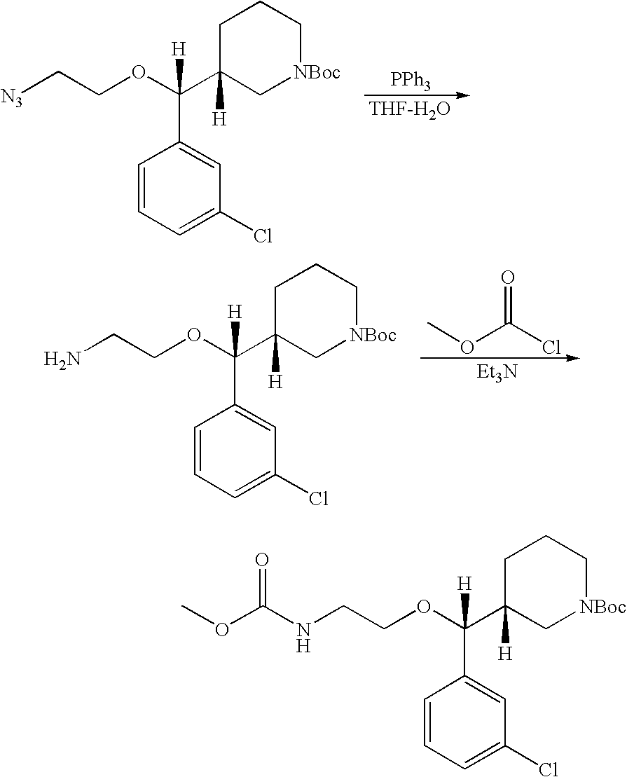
C1C(C(OCCNC(OC)=O)(C2=CC(Cl)=CC=C2)[H])([H])C[NBoc]CC1.C1C(C(OCC[N3])(C2=CC(Cl)=CC=C2)[H])([H])C[NBoc]CC1.[PPh3].[THF-H2O].C1C(C(OCCN)(C2=CC(Cl)=CC=C2)[H])([H])C[NBoc]CC1.COC(Cl)=O.[Et3N]
